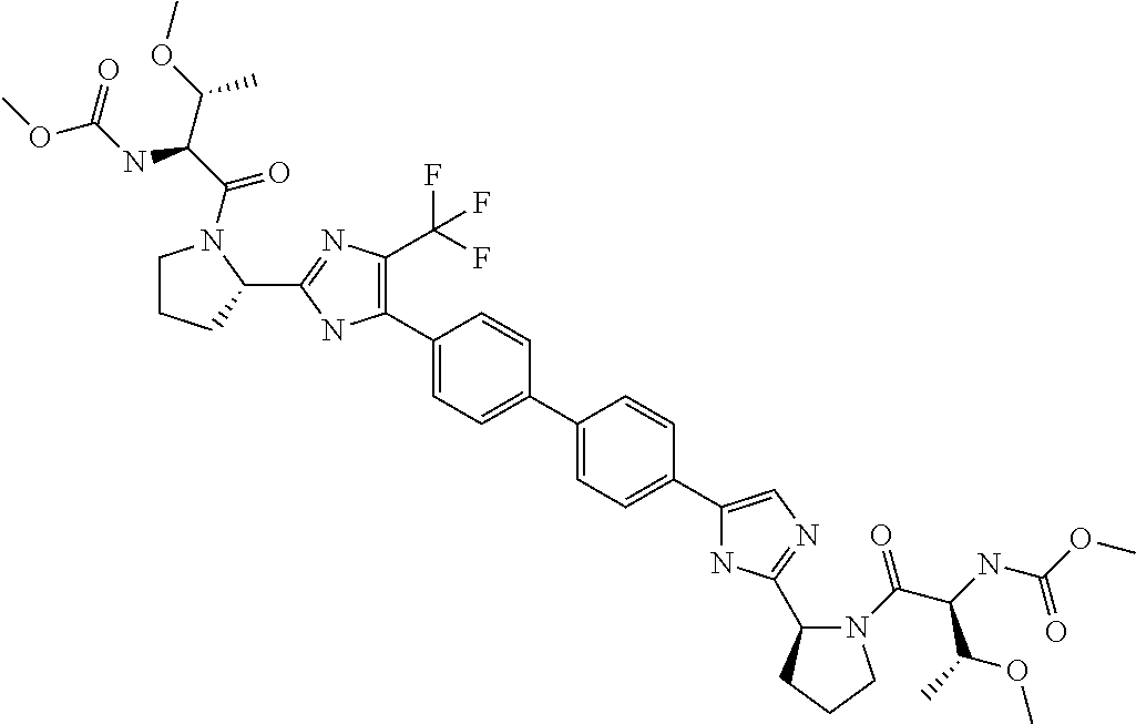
C1(C2=C(C(F)(F)F)N=C(C3CCCN3C(C(C(OC)C)NC(OC)=O)=O)N2)=CC=C(C2=CC=C(C3=CN=C(C4N(C(C(C(OC)C)NC(OC)=O)=O)CCC4)N3)C=C2)C=C1
